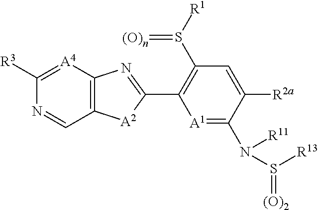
[A1]1=C(N([R11])S(=[(O)2])[R13])C([R2a])=CC(S([R1])=[(O)n])=C1C1=NC2=C([A2]1)C=NC([R3])=[A4]2
